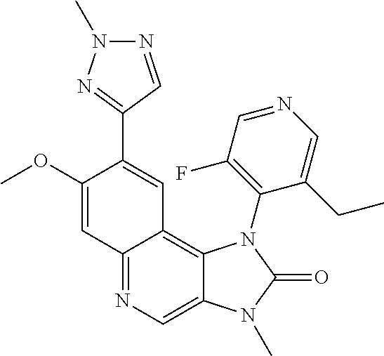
C1(OC)=CC2=NC=C3C(=C2C=C1C1=NN(C)N=C1)N(C1=C(F)C=NC=C1CC)C(=O)N3C
